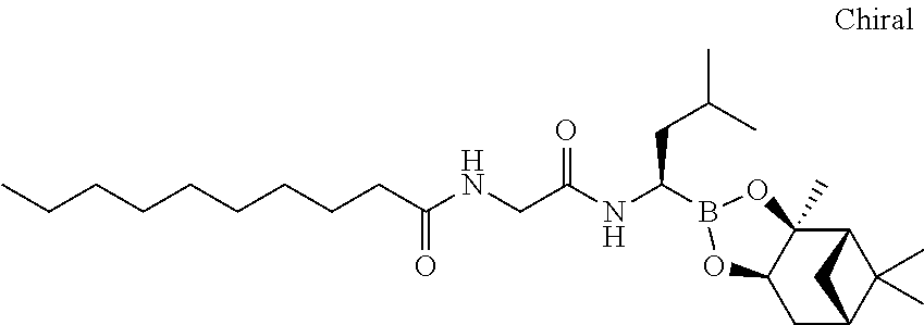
C12C3(C)C(CC(C1(C)C)C2)OB(C(NC(CNC(=O)CCCCCCCCC)=O)CC(C)C)O3
